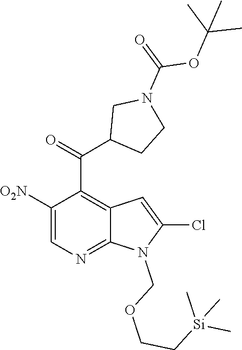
C1(C(=O)C2CCN(C(=O)OC(C)(C)C)C2)=C2C=C(Cl)N(COCC[Si](C)(C)C)C2=NC=C1[O2N]
